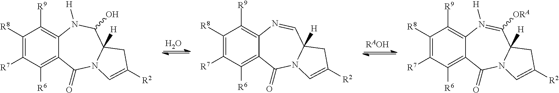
O.[RAOH].C1([R8])=C([R7])C([R6])=C2C(=C1[R9])N([H])C(O)C1([H])N(C2=O)C=C([R2])C1.C1([R8])=C([R7])C([R6])=C2C(=C1[R9])N=CC1([H])N(C2=O)C=C([R2])C1.C1([R8])=C([R7])C([R6])=C2C(=C1[R9])N([H])=C([ORA])C1([H])N(C2=O)C=C([R2])C1
